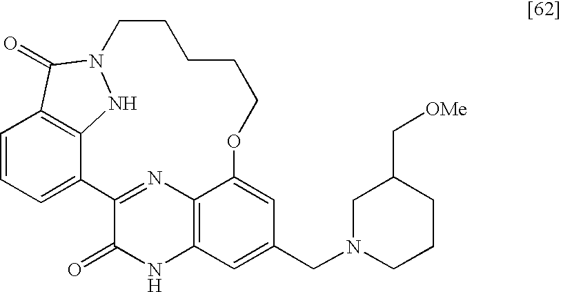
C1=CC=C2C3=C1C(=O)N(N3)CCCCCOC1=CC(CN3CCCC(C[OMe])C3)=CC3=C1N=C2C(=O)N3
